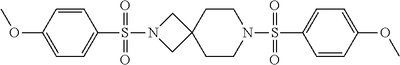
C1=C(OC)C=CC(S(N2CC3(C2)CCN(S(C2=CC=C(OC)C=C2)(=O)=O)CC3)(=O)=O)=C1
